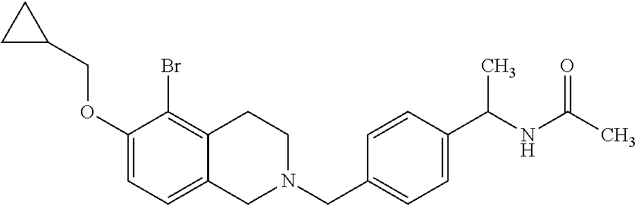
C1(OCC2CC2)=CC=C2C(=C1Br)CCN(CC1=CC=C(C(NC(C)=O)C)C=C1)C2
